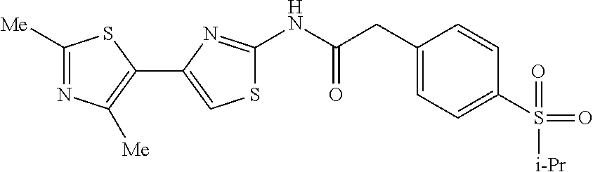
N(C(=O)CC1=CC=C(S(=O)(=O)[i-Pr])C=C1)C1=NC(C2=C([Me])N=C([Me])S2)=CS1
